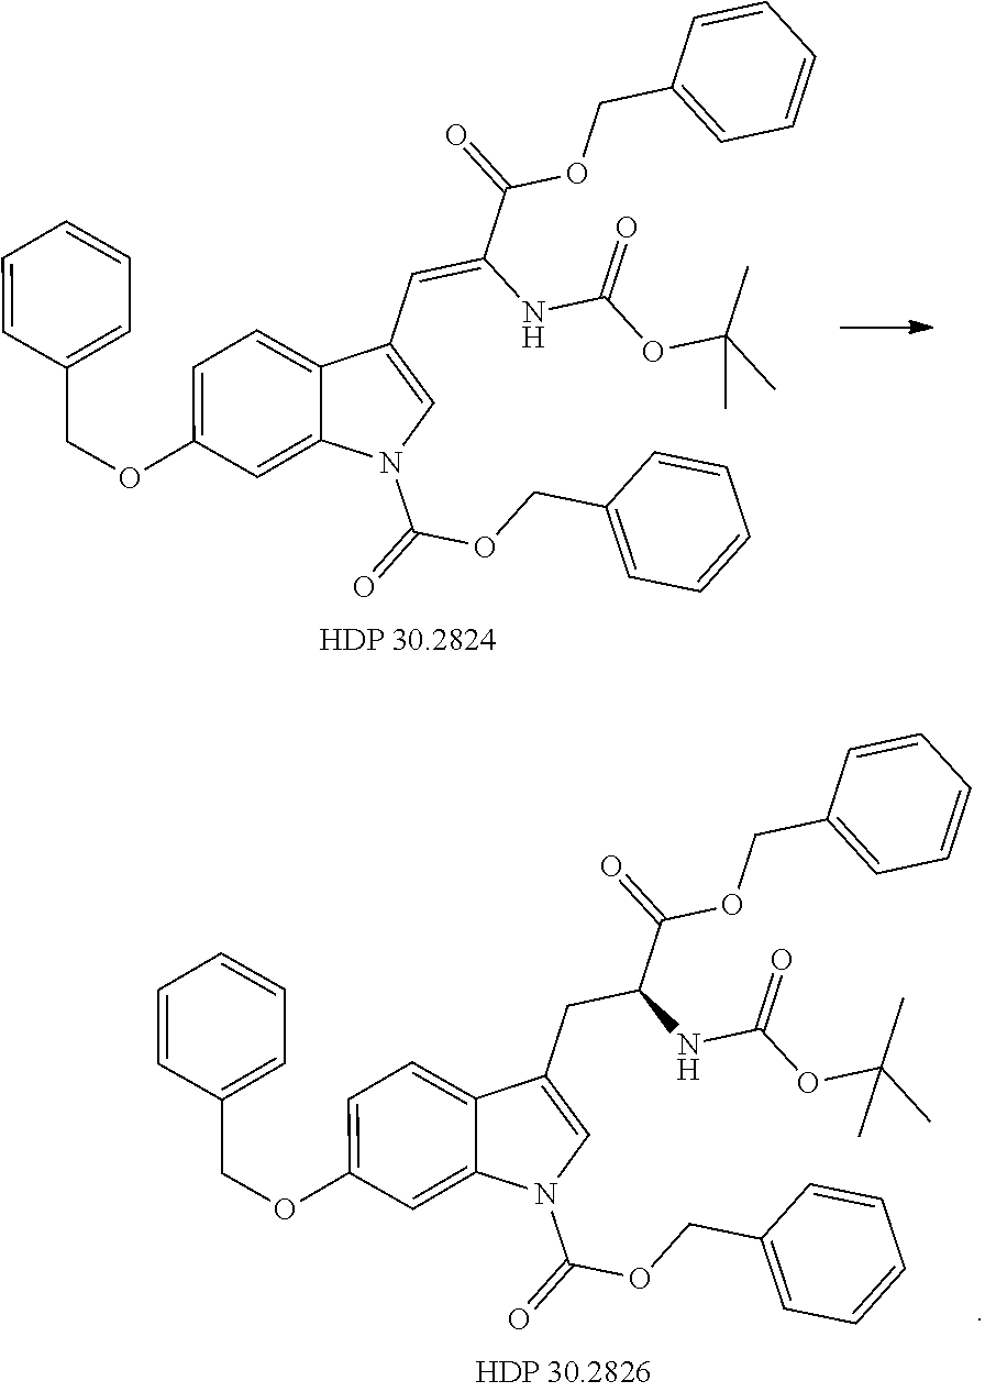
C(=O)(N1C=C(C=C(C(OCC2=CC=CC=C2)=O)NC(OC(C)(C)C)=O)C2=CC=C(OCC3=CC=CC=C3)C=C12)OCC1=CC=CC=C1.C(=O)(N1C=C(CC(C(OCC2=CC=CC=C2)=O)NC(OC(C)(C)C)=O)C2=CC=C(OCC3=CC=CC=C3)C=C12)OCC1=CC=CC=C1
